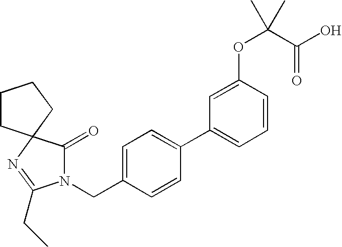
N1(CC2=CC=C(C3=CC=CC(OC(C(O)=O)(C)C)=C3)C=C2)C(=O)C2(N=C1CC)CCCC2
